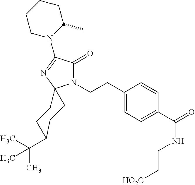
C(C1=CC=C(C(=O)NCC[HO2C])C=C1)CN1C(=O)C(N2CCCCC2C)=NC12CCC(C(C)(C)C)CC2
